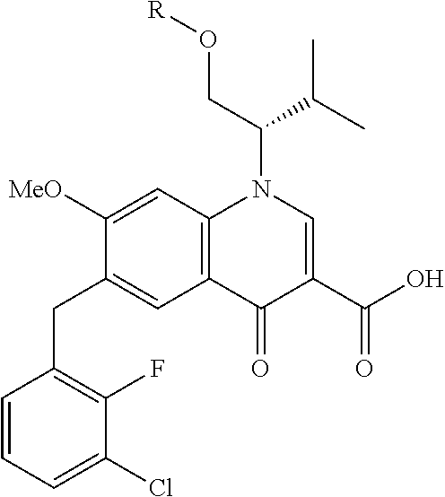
C1=CC=C(Cl)C(F)=C1CC1=CC2=C(C=C1[MeO])N(C(CO[R])C(C)C)C=C(C(O)=O)C2=O
